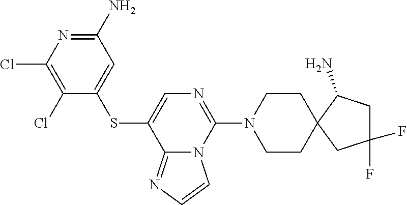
C1(N)=NC(Cl)=C(Cl)C(SC2=CN=C(N3CCC4(CC3)CC(F)(F)CC4N)N3C2=NC=C3)=C1
